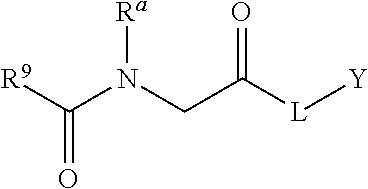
C(N(CC([L][Y])=O)[Ra])([R9])=O
